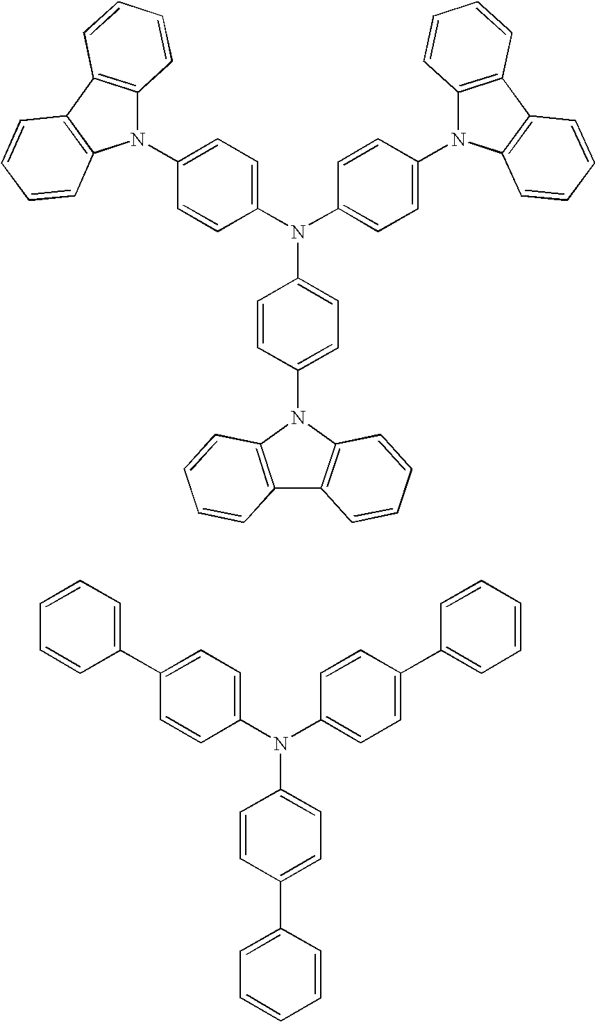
C1(N2C3=C(C4=C2C=CC=C4)C=CC=C3)=CC=C(N(C2=CC=C(N3C4=C(C5=C3C=CC=C5)C=CC=C4)C=C2)C2=CC=C(N3C4=C(C5=C3C=CC=C5)C=CC=C4)C=C2)C=C1.C1(C2=CC=CC=C2)=CC=C(N(C2=CC=C(C3=CC=CC=C3)C=C2)C2=CC=C(C3=CC=CC=C3)C=C2)C=C1
